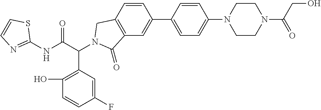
C1(NC(C(C2=C(O)C=CC(F)=C2)N2CC3=C(C=C(C4=CC=C(N5CCN(C(CO)=O)CC5)C=C4)C=C3)C2=O)=O)=NC=CS1
